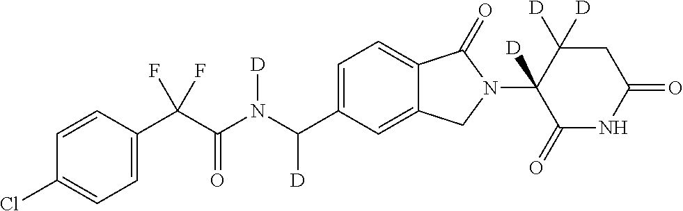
C1=CC(C(C(N(C(C2=CC=C3C(=C2)CN(C2([D])C(=O)NC(=O)CC2([D])[D])C3=O)[D])[D])=O)(F)F)=CC=C1Cl
